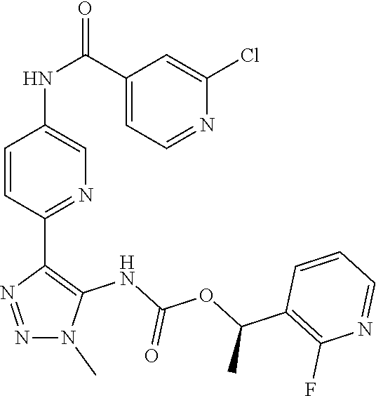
N1=NC(C2=NC=C(NC(C3=CC=NC(Cl)=C3)=O)C=C2)=C(NC(OC(C2=C(F)N=CC=C2)C)=O)N1C
